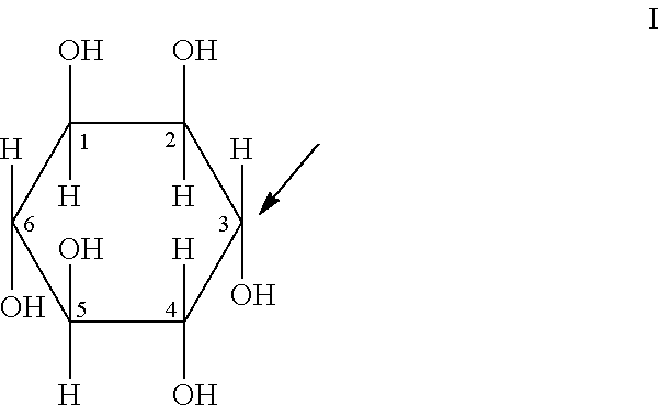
C1(O)([H])C([H])(O)C([H])(O)C(O)([H])C(O)([H])C1([H])O
